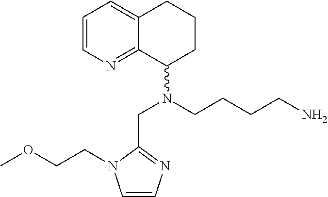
C1=CN(CCOC)C(CN(CCCCN)C2CCCC3=CC=CN=C23)=N1
